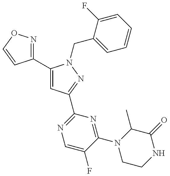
C1(C2=CC(C3=NC=C(F)C(N4CCNC(=O)C4C)=N3)=NN2CC2=CC=CC=C2F)=NOC=C1
